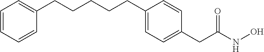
C(CCCCC1=CC=C(CC(NO)=O)C=C1)C1=CC=CC=C1
